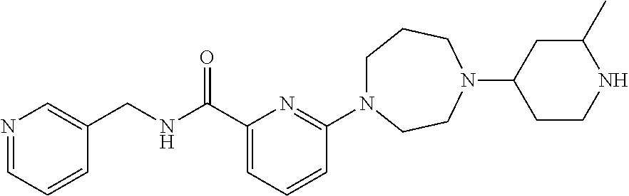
C(C1=CC=CC(N2CCCN(C3CCNC(C)C3)CC2)=N1)(NCC1=CN=CC=C1)=O
